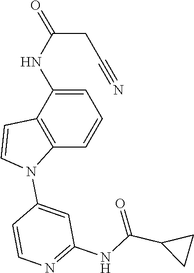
C1=CC2=C(C(NC(CC#N)=O)=C1)C=CN2C1=CC(NC(C2CC2)=O)=NC=C1
